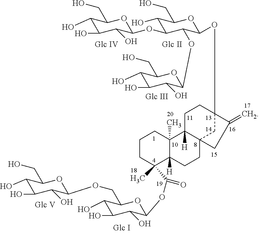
C1(O)C(O)C(O)C(OC2C(O)C(CO)OC(OC34CCC5([H])C(C3)(CCC3([H])C5(C)CCCC3(C)C(=O)OC3C(O)C(O)C(O)C(COC5C(O)C(O)C(O)C(CO)O5)O3)CC4=C)C2OC2C(O)C(O)C(O)C(CO)O2)OC1CO
